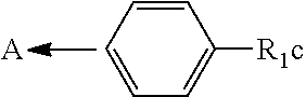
C1=CC([R1c])=CC=C1.[A]
